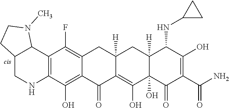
C12=C(O)C3=C(C(F)=C1CC1([H])C(=C(O)C4(O)C([H])(C1)C(NC1CC1)C(O)=C(C(N)=O)C4=O)C2=O)C1C(CN3)CCN1C
